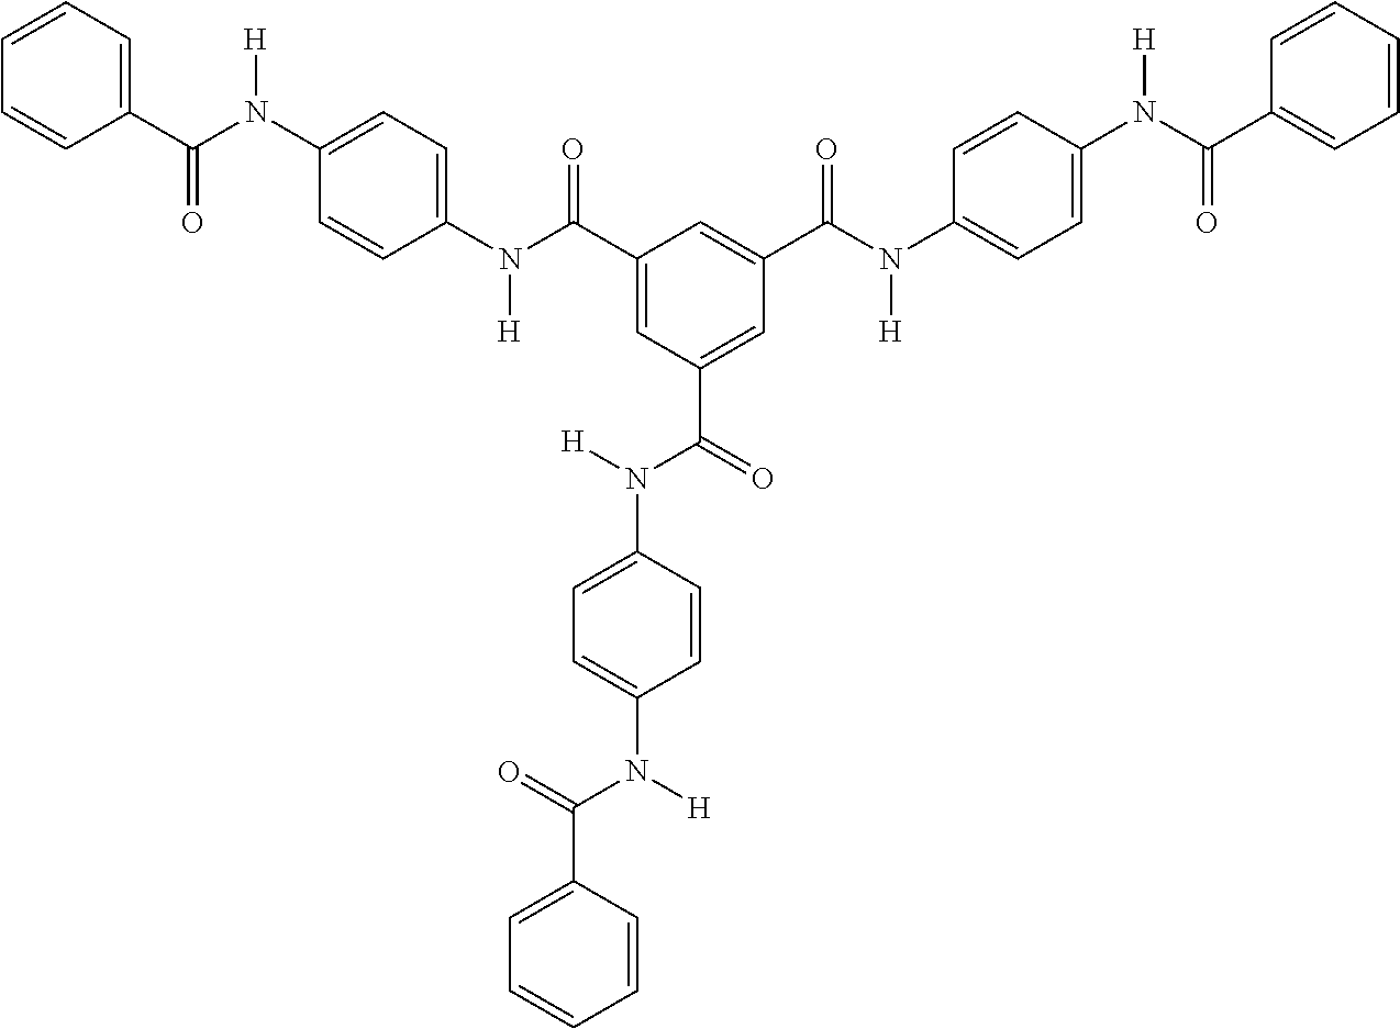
C1(N(C(C2=CC=CC=C2)=O)[H])=CC=C(N(C(C2=CC(C(=O)N(C3=CC=C(N([H])C(C4=CC=CC=C4)=O)C=C3)[H])=CC(C(N(C3=CC=C(N(C(C4=CC=CC=C4)=O)[H])C=C3)[H])=O)=C2)=O)[H])C=C1
